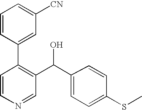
C1=CN=CC(C(O)C2=CC=C(SC)C=C2)=C1C1=CC([CN])=CC=C1
